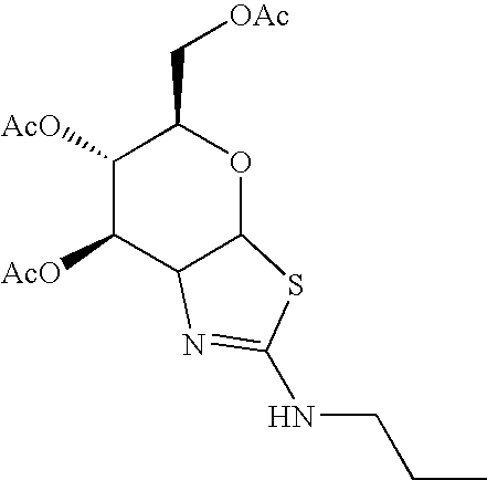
C1([AcO])C([AcO])C2C(OC1C[OAc])SC(NCCC)=N2
